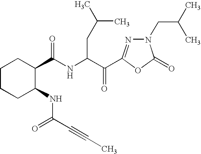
C1(C(NC(CC(C)C)C(=O)C2=NN(CC(C)C)C(=O)O2)=O)CCCCC1NC(C#CC)=O
